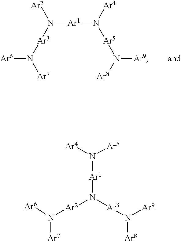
[Ar6]N([Ar3]N([Ar1]N([Ar5]N([Ar9])[Ar8])[Ar4])[Ar2])[Ar7].N([Ar1]N([Ar2]N([Ar7])[Ar6])[Ar3]N([Ar8])[Ar9])([Ar4])[Ar5]
